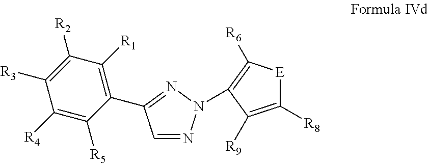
C1([R4])=C([R5])C(C2=NN(C3=C([R6])[E]C([R8])=C3[R9])N=C2)=C([R1])C([R2])=C1[R3]
